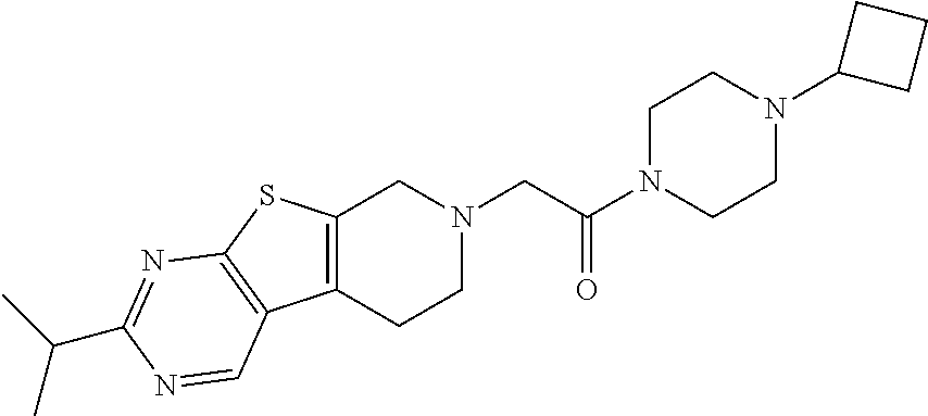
C1N(C(CN2CC3=C(CC2)C2=C(S3)N=C(C(C)C)N=C2)=O)CCN(C2CCC2)C1
